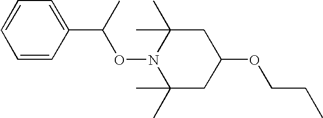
C1(C)(C)CC(OCCC)CC(C)(C)N1OC(C)C1=CC=CC=C1
